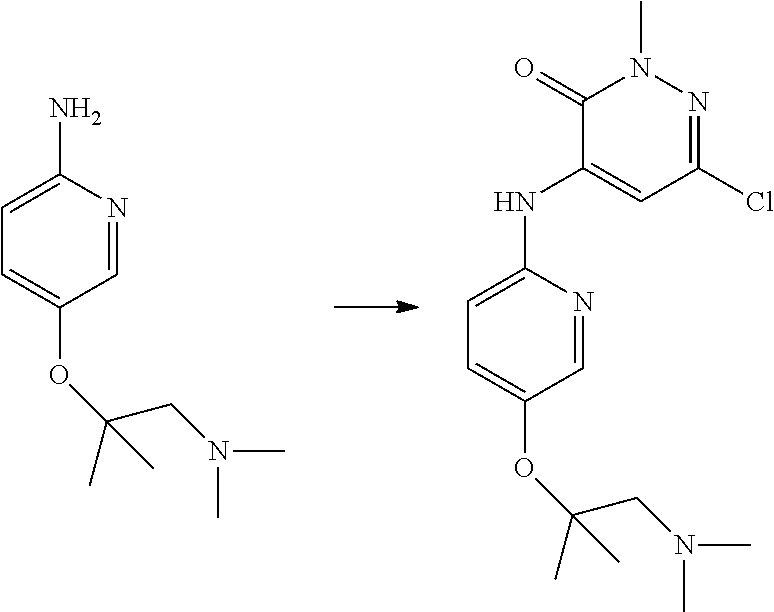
N1=CC(OC(CN(C)C)(C)C)=CC=C1N.N1=CC(OC(CN(C)C)(C)C)=CC=C1NC1=CC(Cl)=NN(C)C1=O
